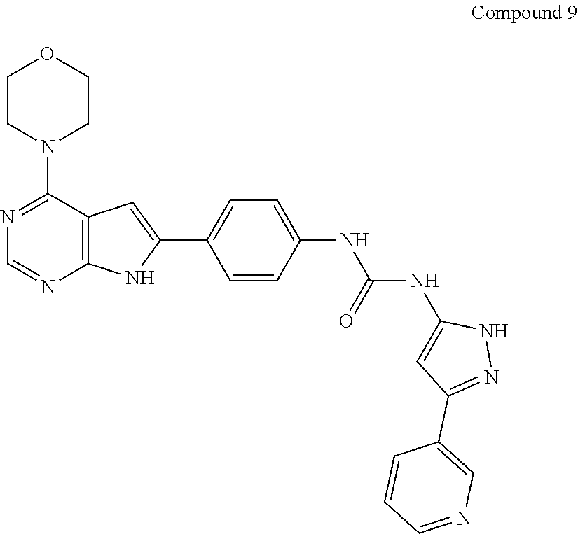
C1CN(C2=NC=NC3=C2C=C(C2=CC=C(NC(NC4=CC(C5=CN=CC=C5)=NN4)=O)C=C2)N3)CCO1
